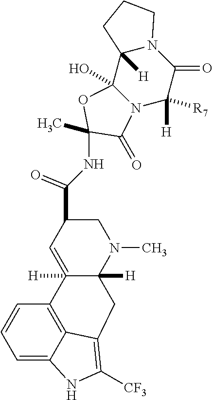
C12(O)N(C([H])([R7])C(=O)N3C1([H])CCC3)C(=O)C(C)(NC(C1C=C3([H])C([H])(N(C)C1)CC1=C([CF3])NC4=CC=CC3=C41)=O)O2
